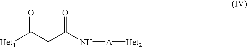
[Het1]C(CC(N[A][Het2])=O)=O
